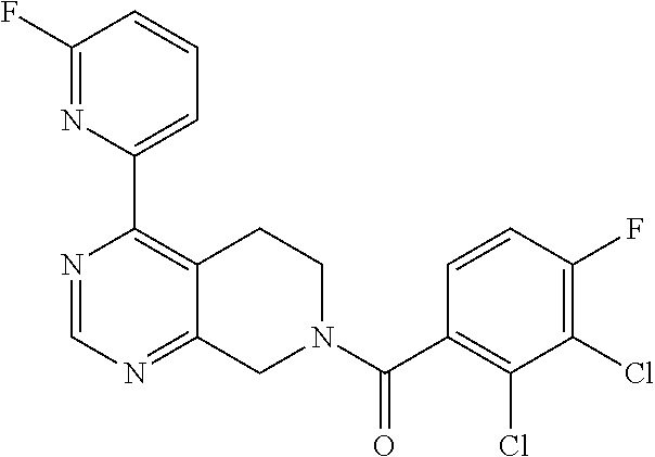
C1(F)=NC(C2=C3C(=NC=N2)CN(C(C2=C(Cl)C(Cl)=C(F)C=C2)=O)CC3)=CC=C1
